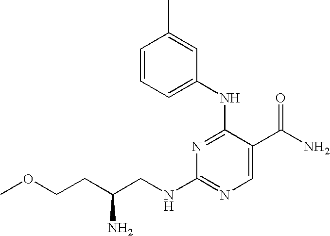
CC1=CC(NC2=NC(NCC(CCOC)N)=NC=C2C(N)=O)=CC=C1
